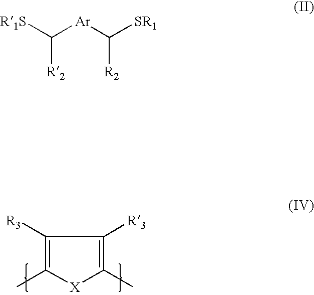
[R1S]C([Ar]C([SR1])[R2])[R2].C1([R3])=C(C)[X]C(C)=C1[R3]
